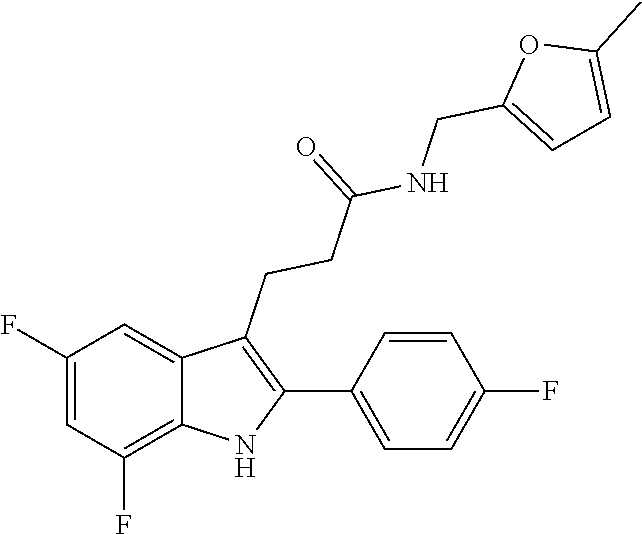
C(NC(CCC1=C(C2=CC=C(F)C=C2)NC2=C(F)C=C(F)C=C12)=O)C1=CC=C(C)O1
